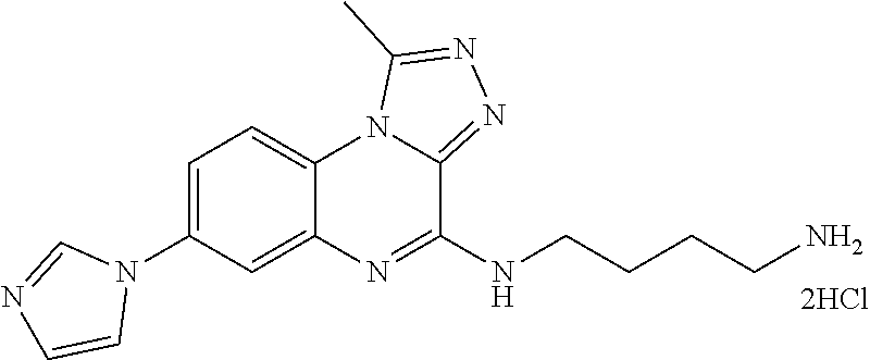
N1(C2=CC=C3C(=C2)N=C(NCCCCN)C2=NN=C(C)N32)C=NC=C1.[2HCl]
